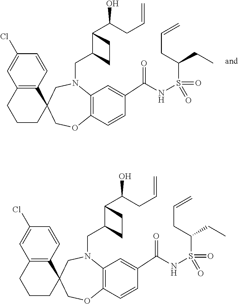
C1(Cl)=CC2=C(C=C1)C1(CCC2)COC2=C(N(CC3C(C(CC=C)O)CC3)C1)C=C(C(NS(C(CC=C)CC)(=O)=O)=O)C=C2.C1(Cl)=CC2=C(C=C1)C1(CCC2)COC2=C(N(CC3C(C(CC=C)O)CC3)C1)C=C(C(NS(C(CC=C)CC)(=O)=O)=O)C=C2
